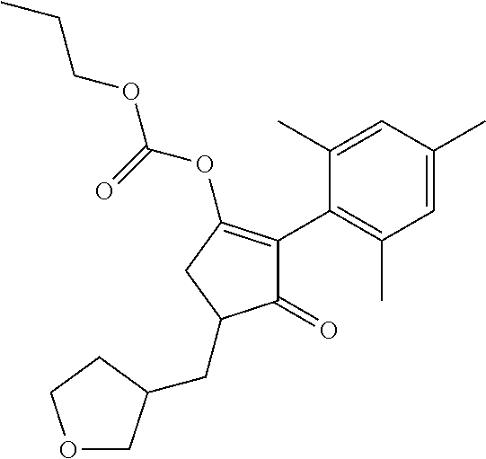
C1(=O)C(C2=C(C)C=C(C)C=C2C)=C(OC(=O)OCCC)CC1CC1COCC1
